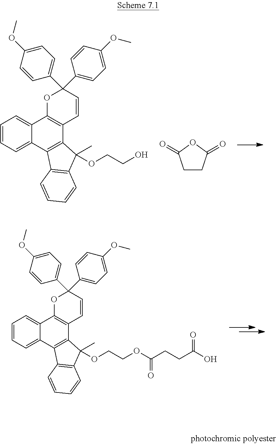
C1CC(=O)OC1=O.C12=CC=CC=C1C1=C(C(C)(OCCO)C3=C1C=CC=C3)C1=C2OC(C2=CC=C(OC)C=C2)(C2=CC=C(OC)C=C2)C=C1.C12=CC=CC=C1C1=C(C(C)(OCCOC(=O)CCC(O)=O)C3=C1C=CC=C3)C1=C2OC(C2=CC=C(OC)C=C2)(C2=CC=C(OC)C=C2)C=C1
